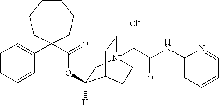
[Cl-].C(=O)(OC1([H])C[N+]2(CC(NC3=CC=CC=N3)=O)CCC1CC2)C1(C2=CC=CC=C2)CCCCCC1
